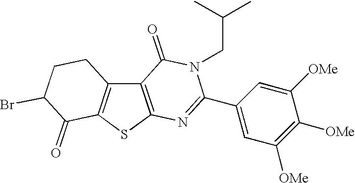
C12=C(SC3=C1CCC(Br)C3=O)N=C(C1=CC([OMe])=C([OMe])C([OMe])=C1)N(CC(C)C)C2=O
